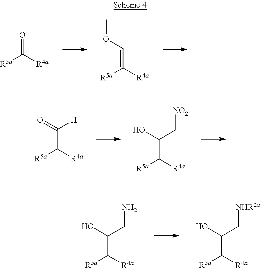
[R5a]C([R4a])=O.[R5a]C([R4a])=COC.[R5a]C([R4a])C(=O)[H].[R5a]C([R4a])C(O)C[NO2].[R5a]C([R4a])C(O)CN.[R5a]C([R4a])C(O)C[NHR2a]
